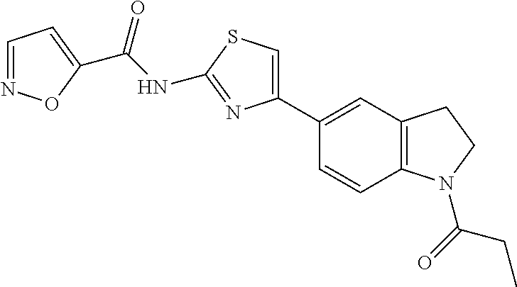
C(NC1=NC(C2=CC3=C(C=C2)N(C(=O)CC)CC3)=CS1)(=O)C1=CC=NO1
